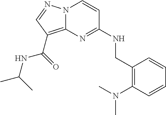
N12C(=C(C(=O)NC(C)C)C=N1)N=C(NCC1=C(N(C)C)C=CC=C1)C=C2
